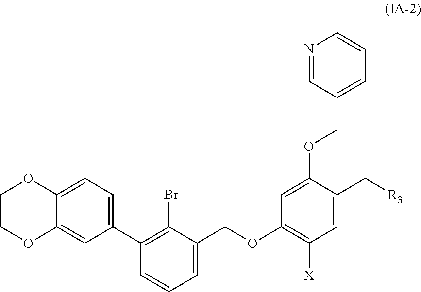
C12=CC=C(C3=C(Br)C(COC4=C([X])C=C(C[R3])C(OCC5=CC=CN=C5)=C4)=CC=C3)C=C1OCCO2
